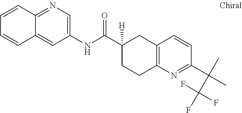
C1(NC(C2([H])CCC3=C(C2)C=CC(C(C)(C(F)(F)F)C)=N3)=O)=CN=C2C(=C1)C=CC=C2
